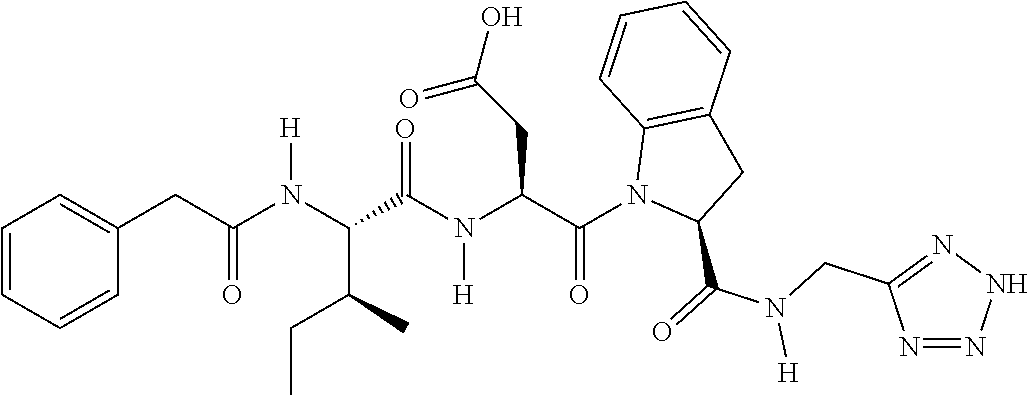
C1=CC=CC(CC(N(C(C(CC)C)C(N(C(C(N2C(C(=O)N(CC3=NNN=N3)[H])CC3=C2C=CC=C3)=O)CC(O)=O)[H])=O)[H])=O)=C1
